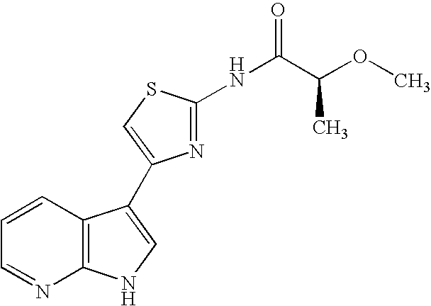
C1=CC2=C(N=C1)NC=C2C1=CSC(NC(=O)C(OC)C)=N1
